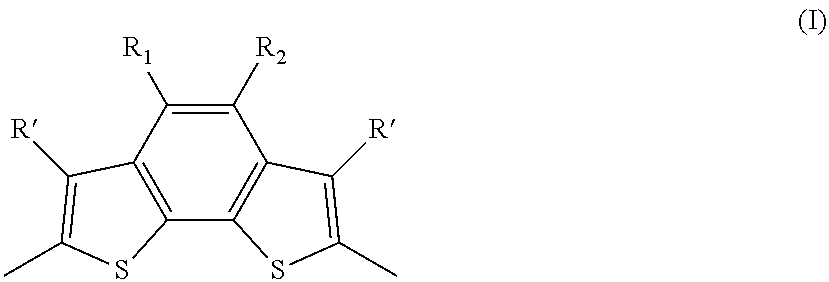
C12=C(C3=C(C([R1])=C1[R2])C([R])=C(C)S3)SC(C)=C2[R]
